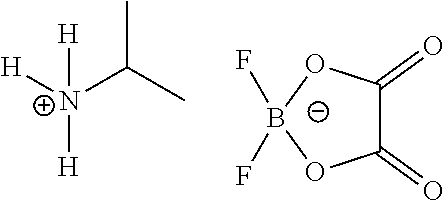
[H][N+](C(C)C)([H])[H].C1(=O)C(=O)O[B-](F)(F)O1
